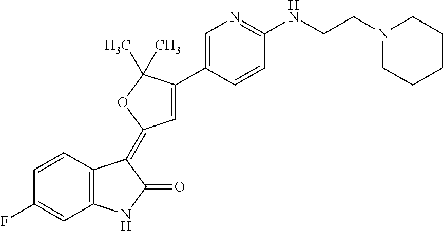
C1=CC2=C(C=C1F)NC(=O)C2=C1C=C(C2=CN=C(NCCN3CCCCC3)C=C2)C(C)(C)O1
